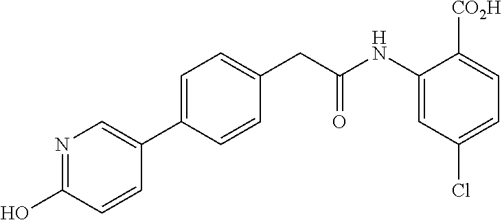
C1=C(C2=CN=C(O)C=C2)C=CC(CC(NC2=CC(Cl)=CC=C2[CO2H])=O)=C1
